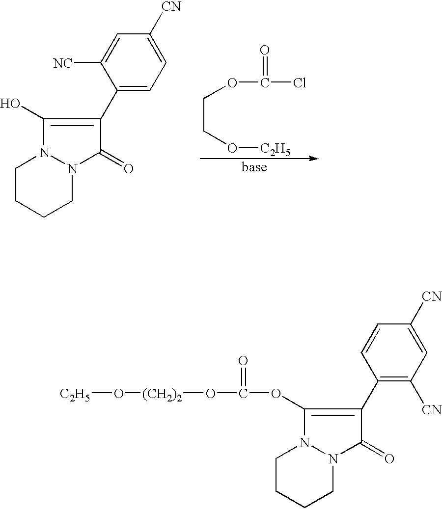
C1(O)=C(C2=CC=C([CN])C=C2[NC])C(=O)N2N1CCCC2.C(CO[C2H5])OC(Cl)=O.C1(OC(O[(CH2)2]O[C2H5])=O)=C(C2=C([CN])C=C([CN])C=C2)C(=O)N2N1CCCC2
